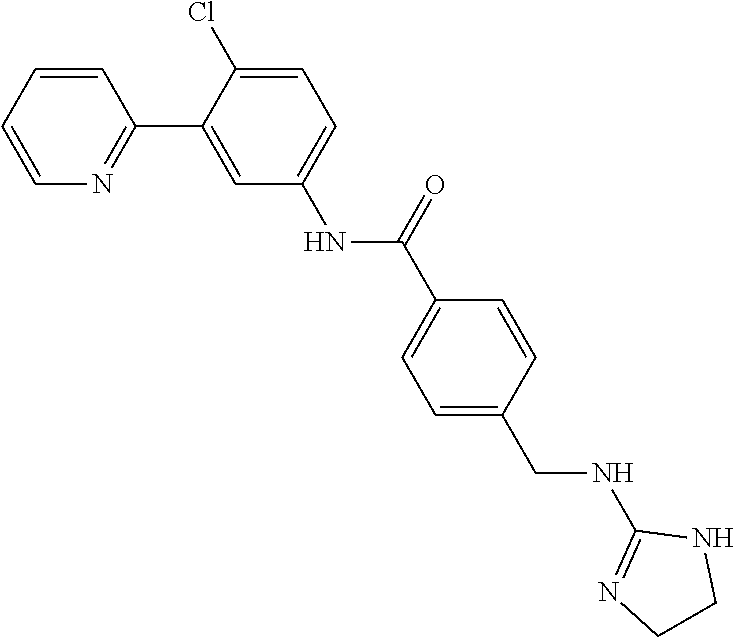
C1=CC=CN=C1C1=CC(NC(C2=CC=C(CNC3=NCCN3)C=C2)=O)=CC=C1Cl
